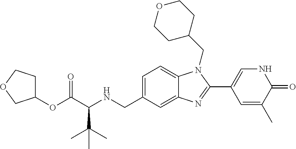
C(C(NCC1=CC=C2C(=C1)N=C(C1=CNC(=O)C(C)=C1)N2CC1CCOCC1)C(C)(C)C)(=O)OC1CCOC1
